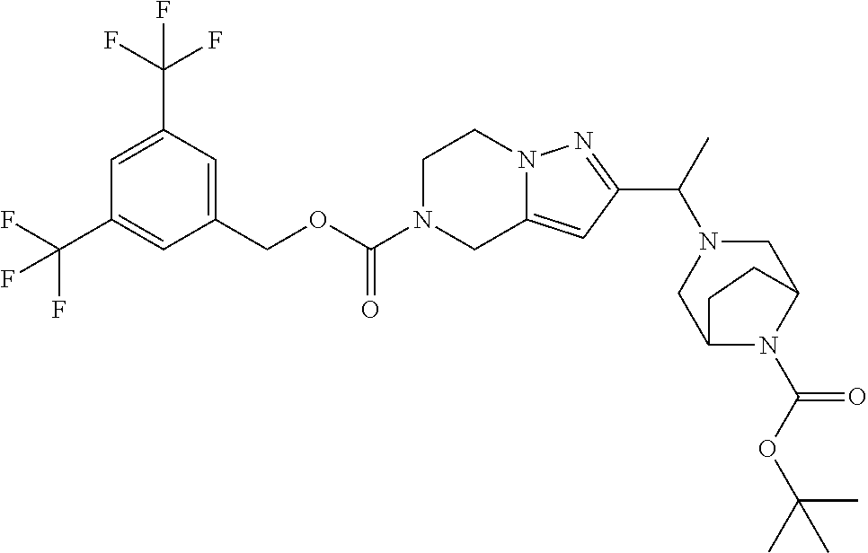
C1(COC(N2CC3=CC(C(C)N4CC5N(C(OC(C)(C)C)=O)C(C4)CC5)=NN3CC2)=O)=CC(C(F)(F)F)=CC(C(F)(F)F)=C1
